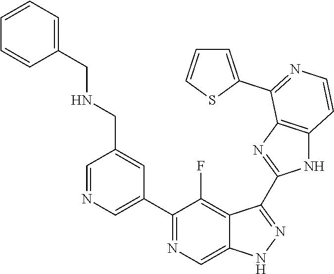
C1=NC=C(C2=NC=C3C(=C2F)C(C2=NC4=C(N2)C=CN=C4C2=CC=CS2)=NN3)C=C1CNCC1=CC=CC=C1
